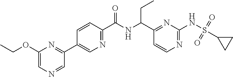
C1(C(NC(C2=NC=C(C3=NC(OCC)=CN=C3)C=C2)=O)CC)=NC(NS(=O)(=O)C2CC2)=NC=C1
